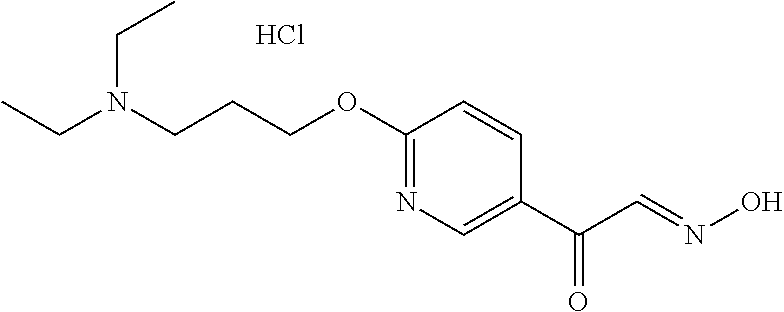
CCN(CCCOC1=NC=C(C(C=NO)=O)C=C1)CC.Cl
